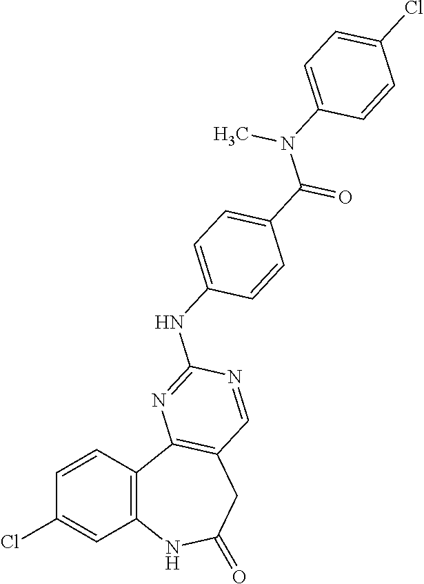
C1=CC2=C(C=C1Cl)NC(=O)CC1=C2N=C(NC2=CC=C(C(N(C3=CC=C(Cl)C=C3)C)=O)C=C2)N=C1
